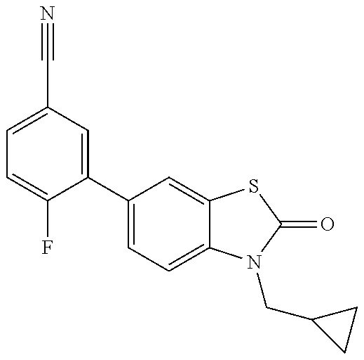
C1=C(F)C(C2=CC=C3C(=C2)SC(=O)N3CC2CC2)=CC(C#N)=C1
